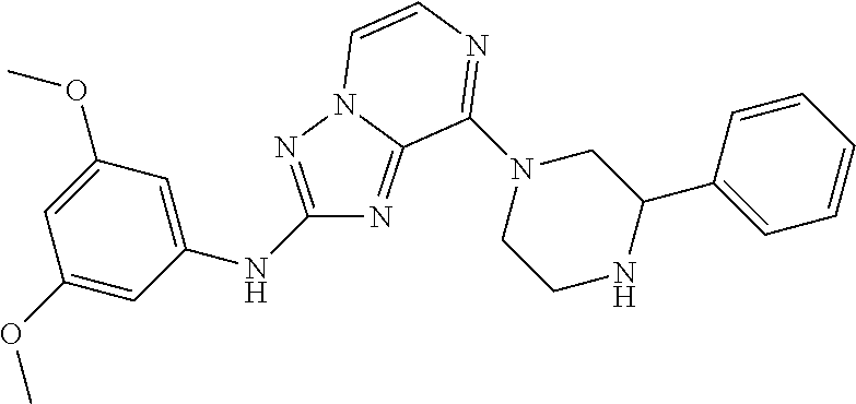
C1(NC2=CC(OC)=CC(OC)=C2)=NN2C(=N1)C(N1CCNC(C3=CC=CC=C3)C1)=NC=C2
